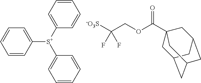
C1=CC([S+](C2=CC=CC=C2)C2=CC=CC=C2)=CC=C1.[-O3S]C(COC(=O)C12CC3CC(CC(C1)C3)C2)(F)F
